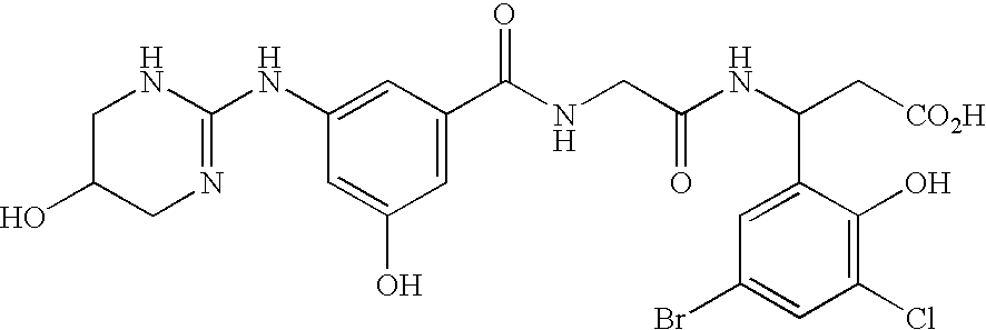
C1C(O)CN=C(NC2=CC(C(NCC(NC(C[CO2H])C3=CC(Br)=CC(Cl)=C3O)=O)=O)=CC(O)=C2)N1
